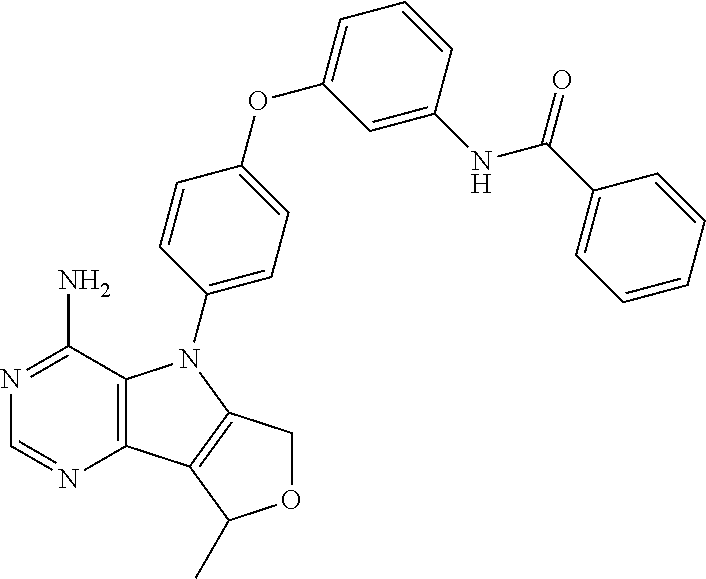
C12=C(C(N)=NC=N1)N(C1=CC=C(OC3=CC=CC(NC(C4=CC=CC=C4)=O)=C3)C=C1)C1=C2C(C)OC1
